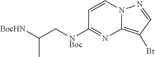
C12=C(Br)C=NN1C=CC([NBoc]CC([BocHN])C)=N2
